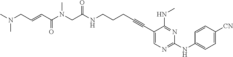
C(C(NCCCC#CC1=CN=C(NC2=CC=C([CN])C=C2)N=C1NC)=O)N(C(C=CCN(C)C)=O)C
